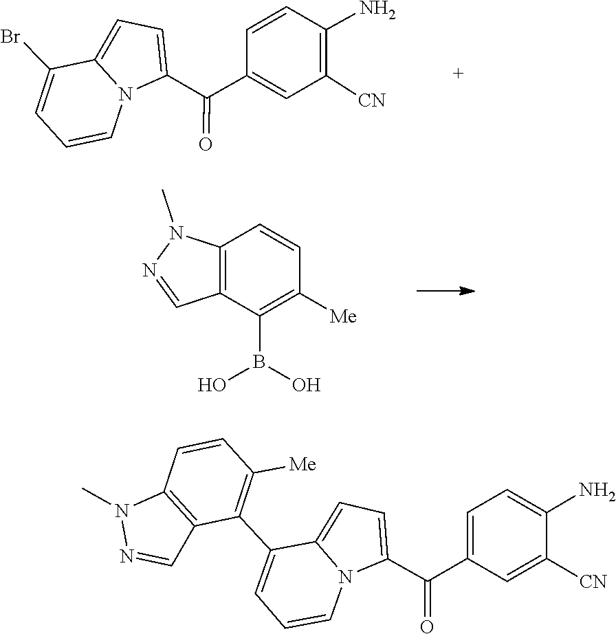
C1=CC(N)=C([CN])C=C1C(C1=CC=C2N1C=CC=C2Br)=O.N1(C)N=CC2=C1C=CC([Me])=C2B(O)O.N1(C)N=CC2=C1C=CC([Me])=C2C1=CC=CN2C1=CC=C2C(C1=CC=C(N)C([CN])=C1)=O
